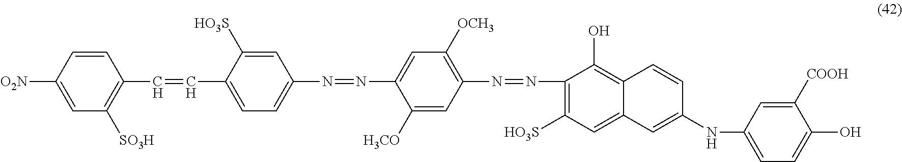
[O2N]C1=CC([SO3H])=C(C=CC2=CC=C(N=NC3=CC([OCH3])=C(N=NC4=C([HO3S])C=C5C(=C4O)C=CC(NC4=CC=C(O)C([COOH])=C4)=C5)C=C3[H3CO])C=C2[HO3S])C=C1
